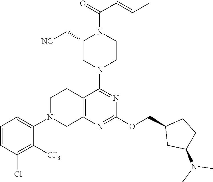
C1=CC(Cl)=C([CF3])C(N2CC3=C(CC2)C(N2CCN(C(=O)C=CC)C(C[NC])C2)=NC(OCC2CC(N(C)C)CC2)=N3)=C1
